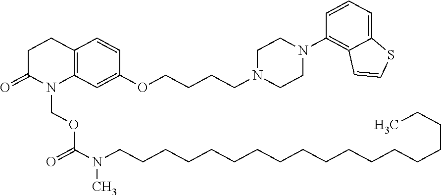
C1C(=O)N(COC(N(C)CCCCCCCCCCCCCCCCCC)=O)C2=C(C1)C=CC(OCCCCN1CCN(C3=C4C(=CC=C3)SC=C4)CC1)=C2
